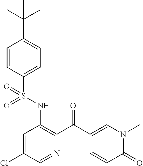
C1=CC(S(NC2=C(C(C3=CN(C)C(=O)C=C3)=O)N=CC(Cl)=C2)(=O)=O)=CC=C1C(C)(C)C
